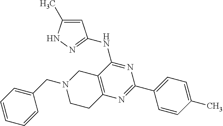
N(C1=NC(C2=CC=C(C)C=C2)=NC2=C1CN(CC1=CC=CC=C1)CC2)C1=NNC(C)=C1
